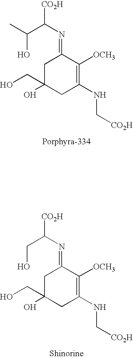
C(O)(C(N=C1CC(CO)(O)CC(NC[CO2H])=C1[OCH3])[CO2H])C.C(O)C(N=C1CC(CO)(O)CC(NC[CO2H])=C1[OCH3])[CO2H]
